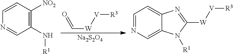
C([W][V][R3])=O.[Na2S2O4].C1=CC([NO2])=C(N[R1])C=N1.C1=NC=C2C(=C1)N=C([W][V][R3])N2[R1]
